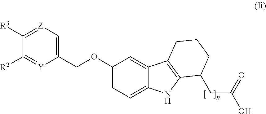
C1([R3])=[Z]C=C(COC2=CC=C3C(=C2)C2=C(N3)C(CC(O)=O)CCC2)[Y]=C1[R2]
